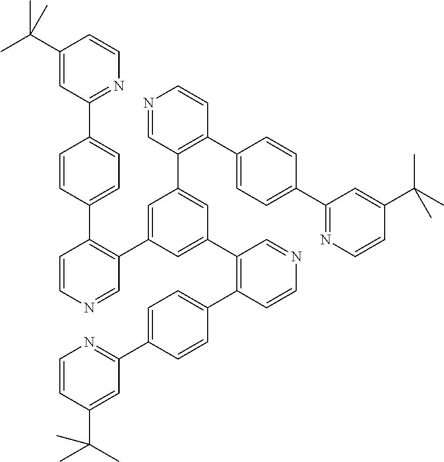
C1=C(C2=NC=CC(C(C)(C)C)=C2)C=CC(C2=C(C3=CC(C4=C(C5=CC=C(C6=NC=CC(C(C)(C)C)=C6)C=C5)C=CN=C4)=CC(C4=C(C5=CC=C(C6=NC=CC(C(C)(C)C)=C6)C=C5)C=CN=C4)=C3)C=NC=C2)=C1
